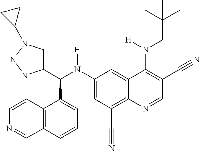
C1(N(C(C2=CN(C3CC3)NN2)C2=CC=CC3=C2C=CN=C3)[H])=CC(C#N)=C2C(=C1)C(N(CC(C)(C)C)[H])=C(C#N)C=N2
